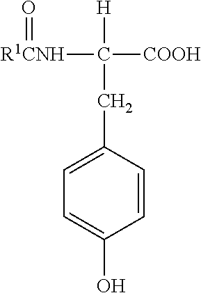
[R1CNH](C([COOH])([H])CC1=CC=C(O)C=C1)=O
